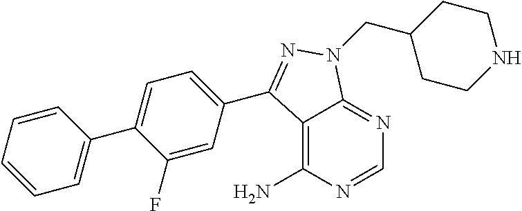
C1=NC(N)=C2C(=N1)N(CC1CCNCC1)N=C2C1=CC=C(C2=CC=CC=C2)C(F)=C1
